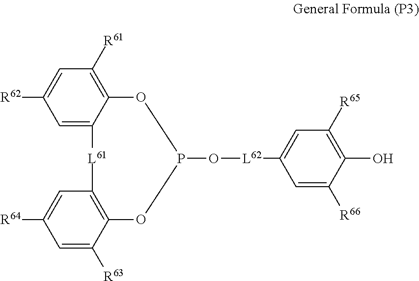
C1=C2C(=C([R61])C=C1[R62])OP(O[L62]C1=CC([R65])=C(O)C([R66])=C1)OC1=C(C=C([R64])C=C1[R63])[L61]2
